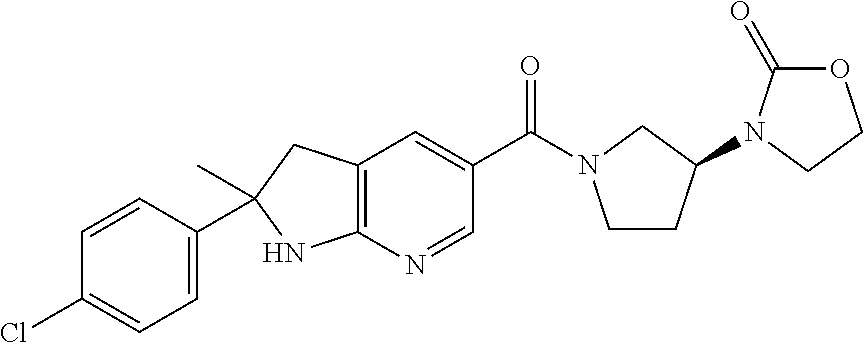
C1(=O)OCCN1C1CCN(C(C2=CC3=C(N=C2)NC(C2=CC=C(Cl)C=C2)(C)C3)=O)C1
